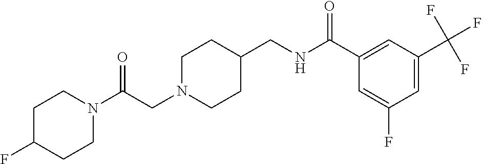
C(CN1CCC(CNC(C2=CC(C(F)(F)F)=CC(F)=C2)=O)CC1)(N1CCC(F)CC1)=O
